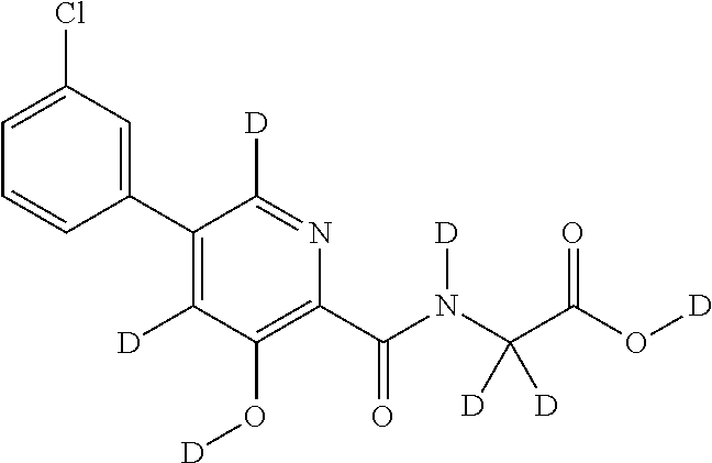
C1(C2=CC(Cl)=CC=C2)=C([D])C(O[D])=C(C(N(C(C(O[D])=O)([D])[D])[D])=O)N=C1[D]
